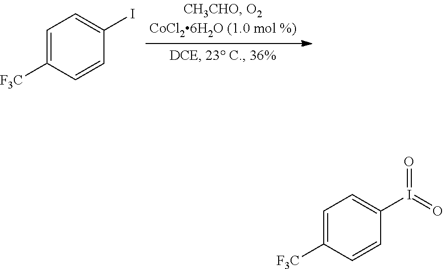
C1=C([F3C])C=CC(I)=C1.C1=C([F3C])C=CC(I(=O)=O)=C1
